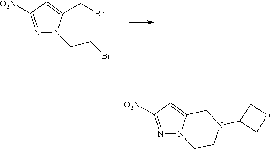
N1=C([O2N])C=C(CBr)N1CCBr.N1=C([O2N])C=C2N1CCN(C1COC1)C2
